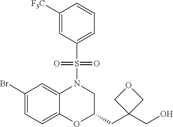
C1([F3C])=CC(S(=O)(=O)N2C3=CC(Br)=CC=C3OC(CC3(CO)COC3)C2)=CC=C1
